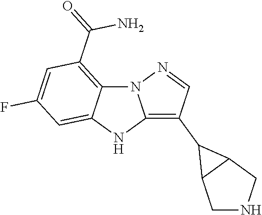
N12C3=C(C(N)=O)C=C(F)C=C3NC1=C(C1C3CNCC31)C=N2
